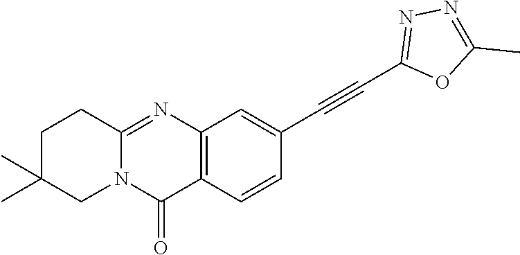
C12=NC3=C(C(=O)N1CC(C)(C)CC2)C=CC(C#CC1=NN=C(C)O1)=C3
